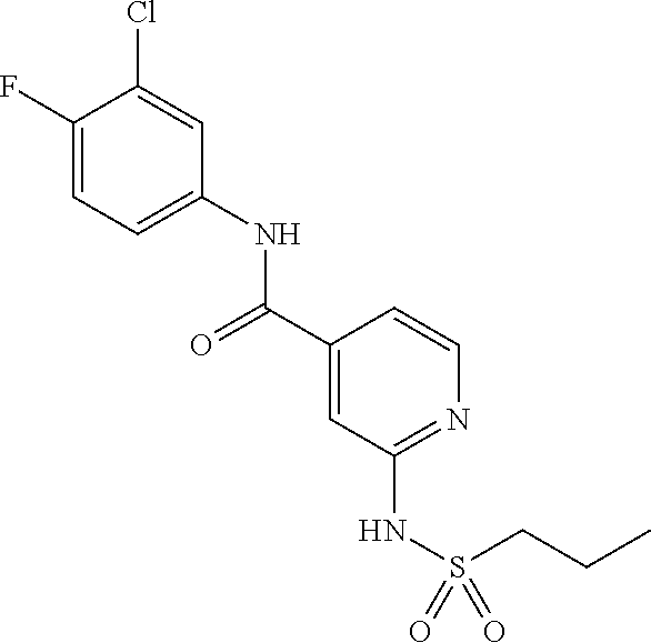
C1(F)=CC=C(NC(C2=CC(NS(=O)(CCC)=O)=NC=C2)=O)C=C1Cl
